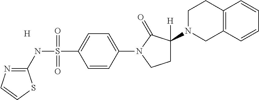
C1(NS(C2=CC=C(N3CCC(N4CCC5=C(C4)C=CC=C5)([H])C3=O)C=C2)(=O)=O)=NC=CS1.[H]
